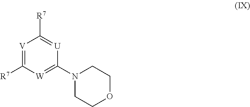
[V]1=C([R7])[W]=C(N2CCOCC2)[U]=C1[R7]
